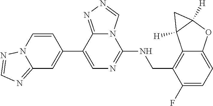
C12=CC=C(F)C(CNC3=NC=C(C4=CC5=NC=NN5C=C4)C4=NN=CN34)=C1C1([H])C([H])(O2)C1
